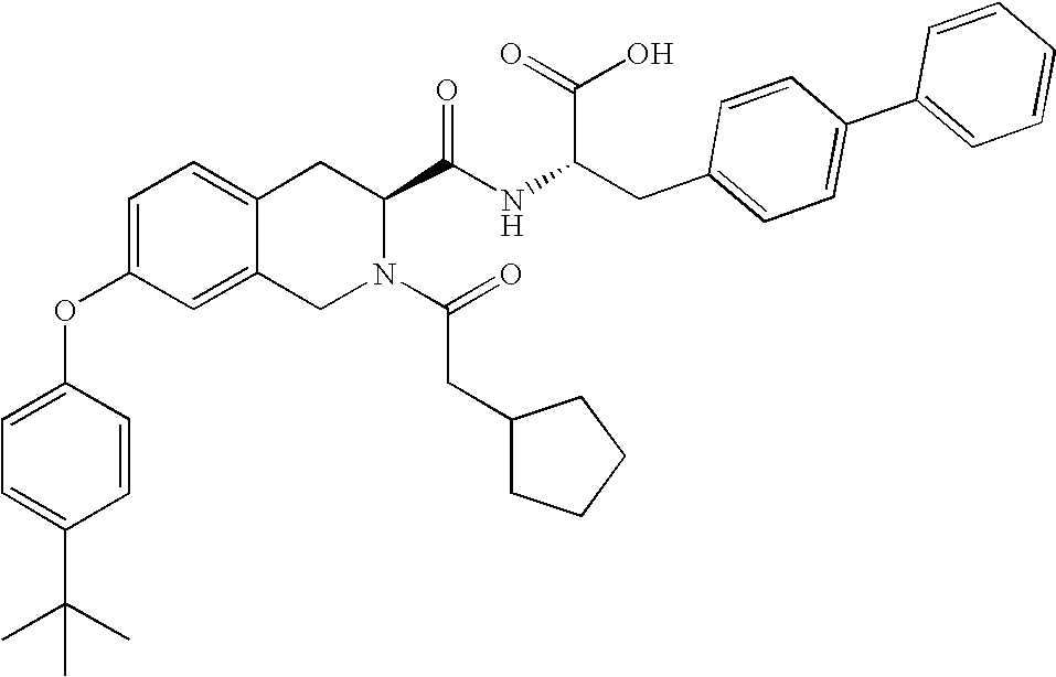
C12=CC=C(OC3=CC=C(C(C)(C)C)C=C3)C=C1CN(C(=O)CC1CCCC1)C(C(NC(CC1=CC=C(C3=CC=CC=C3)C=C1)C(=O)O)=O)C2
